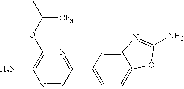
N1=CC(C2=CC=C3C(=C2)N=C(N)O3)=NC(OC(C)[CF3])=C1N
